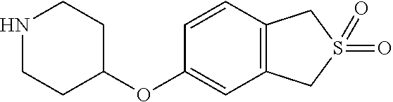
N1CCC(OC2=CC3=C(C=C2)CS(=O)(=O)C3)CC1
